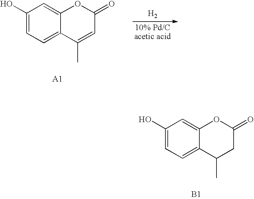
[H2].C1(O)=CC=C2C(=C1)OC(=O)C=C2C.C1(O)=CC=C2C(=C1)OC(=O)CC2C.[B1]
